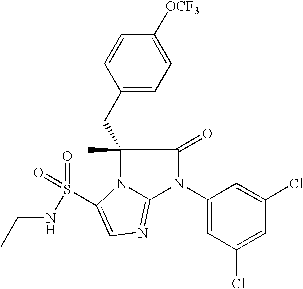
C1(CC2(C)N3C(=NC=C3S(=O)(=O)NCC)N(C3=CC(Cl)=CC(Cl)=C3)C2=O)=CC=C([OCF3])C=C1
